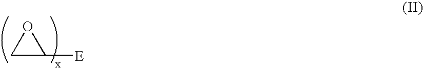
C1C([E])O1
